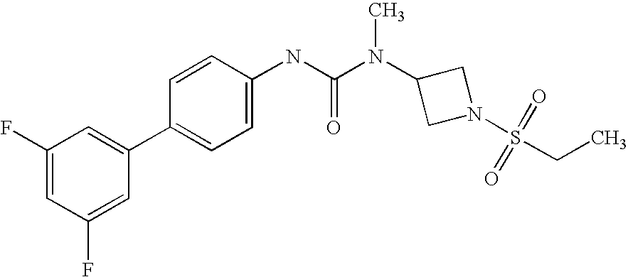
C1(F)=CC(F)=CC(C2=CC=C(NC(N(C3CN(S(=O)(=O)CC)C3)C)=O)C=C2)=C1
